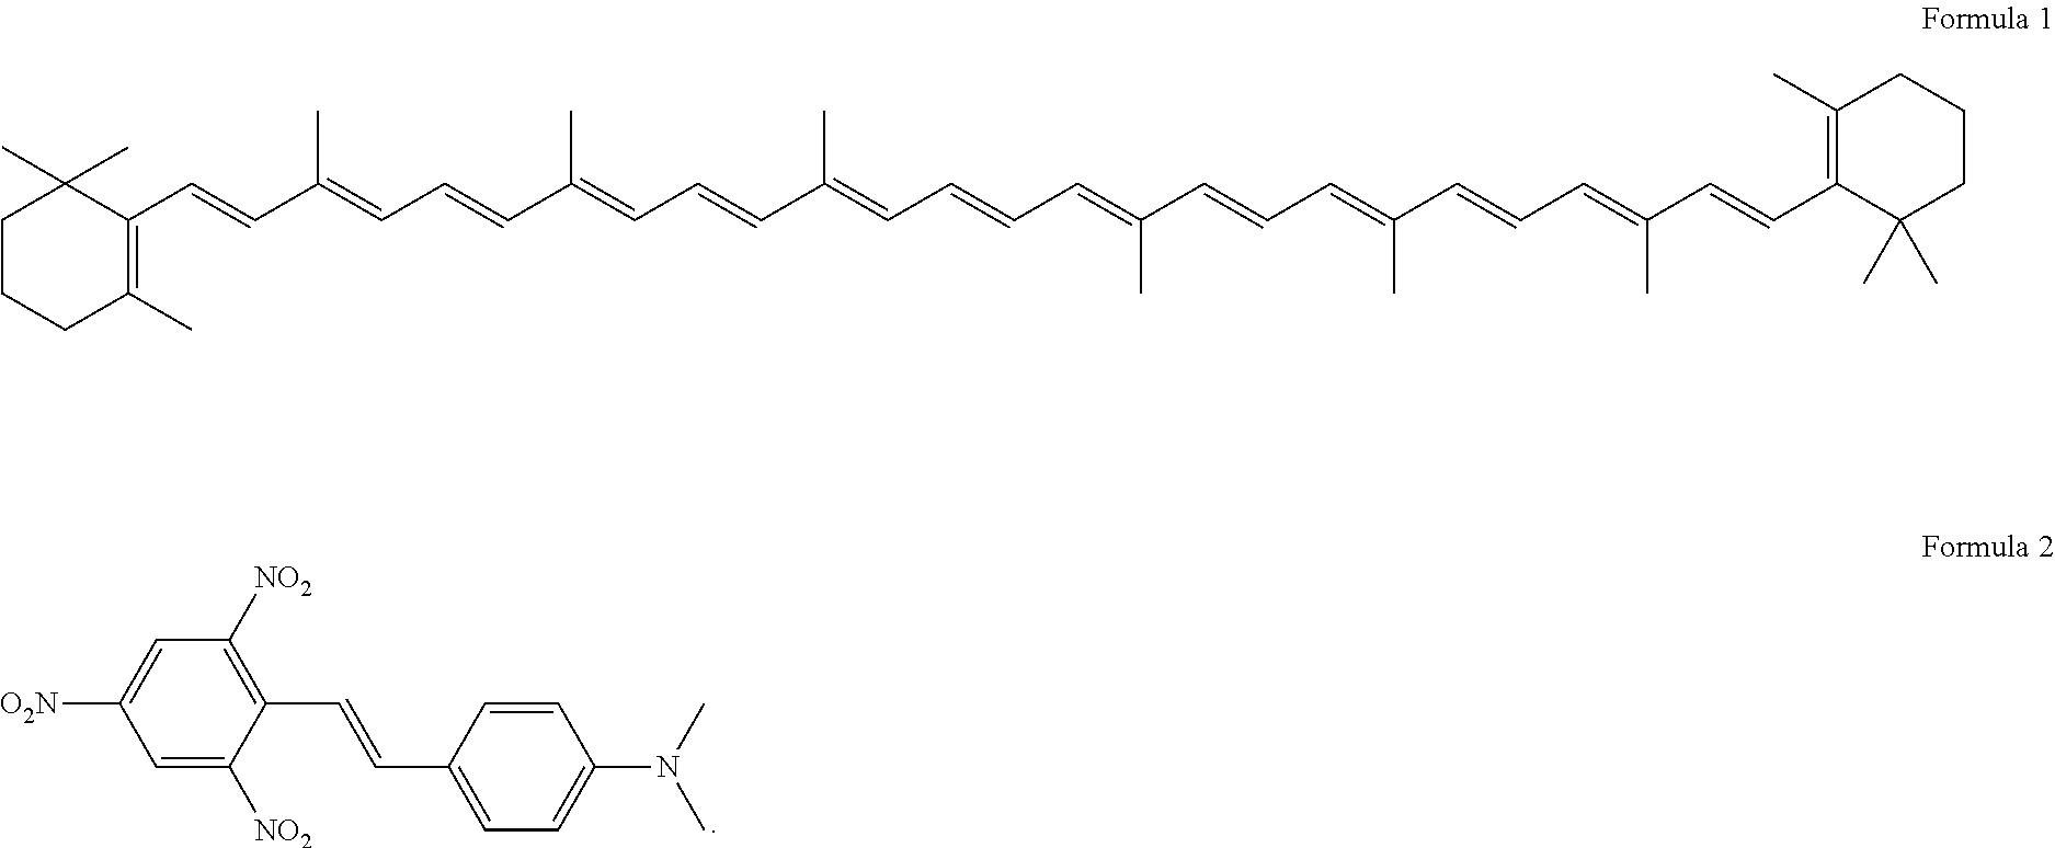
C1=C([O2N])C=C([NO2])C(C=CC2=CC=C(N(C)C)C=C2)=C1[NO2].C1CCC(C)=C(C=CC(=CC=CC(=CC=CC(=CC=CC=C(C=CC=C(C=CC=C(C=CC2=C(C)CCCC2(C)C)C)C)C)C)C)C)C1(C)C
